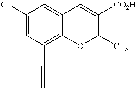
C12=C(C#C)C=C(Cl)C=C1C=C([CO2H])C([CF3])O2
